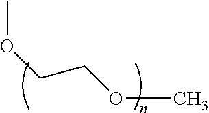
O(C)CCOC
